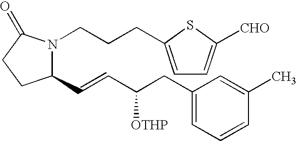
C1(C=CC(CC2=CC=CC(C)=C2)[OTHP])N(CCCC2=CC=C([CHO])S2)C(=O)CC1
